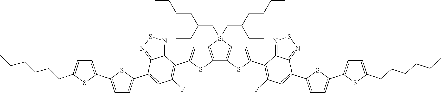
C1(C2=CC=C(C3=CC(F)=C(C4=CC5=C(C6=C(C=C(C7=C(F)C=C(C8=CC=C(C9=CC=C(CCCCCC)S9)S8)C8=NSN=C78)S6)[Si]5(CC(CC)CCCC)CC(CC)CCCC)S4)C4=NSN=C34)S2)=CC=C(CCCCCC)S1
